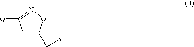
C1C(C[Y])ON=C1[Q]
